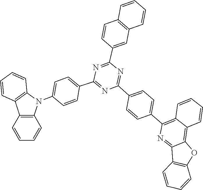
C1=CC2=C(C=C1)C1=C(N2C2=CC=C(C3=NC(C4=CC=C(C5=C6C=CC=CC6=C6C(=N5)C5=C(O6)C=CC=C5)C=C4)=NC(C4=CC5=C(C=CC=C5)C=C4)=N3)C=C2)C=CC=C1
